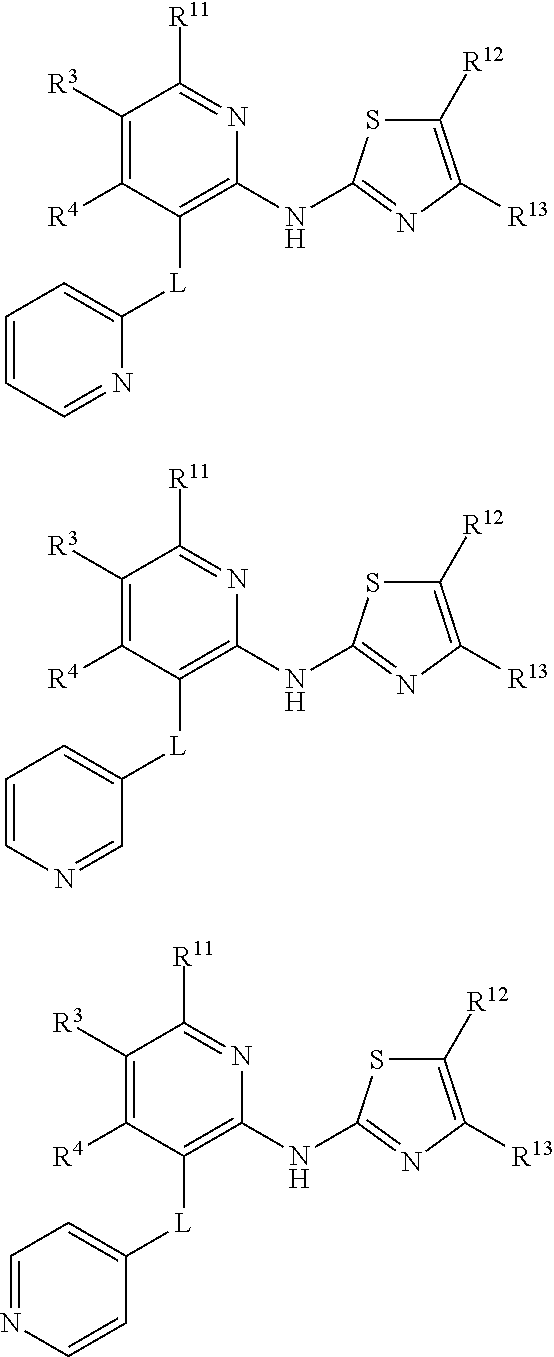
C1([R3])=C([R4])C([L]C2=CC=CC=N2)=C(NC2=NC([R13])=C([R12])S2)N=C1[R11].C1([R3])=C([R4])C([L]C2=CC=CN=C2)=C(NC2=NC([R13])=C([R12])S2)N=C1[R11].C1([R3])=C([R4])C([L]C2=CC=NC=C2)=C(NC2=NC([R13])=C([R12])S2)N=C1[R11]
